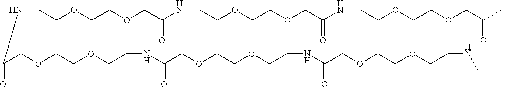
N(CCOCCOCC(NCCOCCOCC(NCCOCCOCC(C)=O)=O)=O)C(COCCOCCNC(COCCOCCNC(COCCOCCNC)=O)=O)=O
